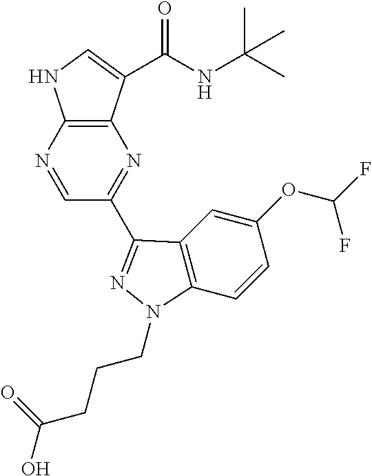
N1=CC(C2=NN(CCCC(O)=O)C3=C2C=C(OC(F)F)C=C3)=NC2=C1NC=C2C(NC(C)(C)C)=O
